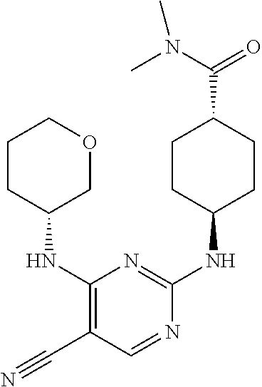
C1CC(NC2=C(C#N)C=NC(NC3CCC(C(N(C)C)=O)CC3)=N2)COC1
